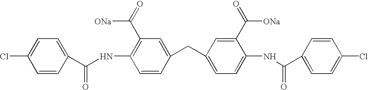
C1=C(Cl)C=CC(C(NC2=C(C(=O)[ONa])C=C(CC3=CC=C(NC(C4=CC=C(Cl)C=C4)=O)C(C(=O)[ONa])=C3)C=C2)=O)=C1
